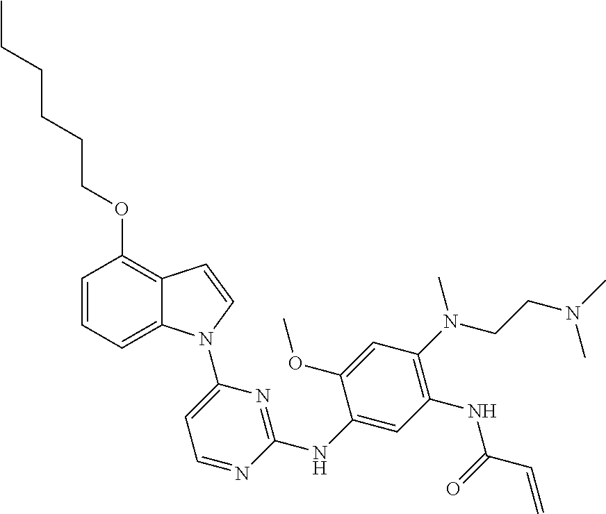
C1=C(NC2=NC(N3C4=CC=CC(OCCCCCC)=C4C=C3)=CC=N2)C(OC)=CC(N(CCN(C)C)C)=C1NC(C=C)=O
